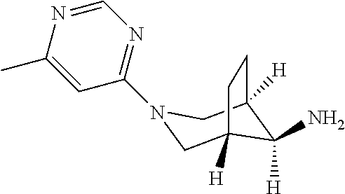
N1(C2=NC=NC(C)=C2)CC2([H])C([H])(N)C([H])(C1)CC2
